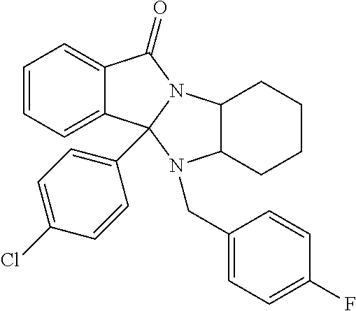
C1=CC=C2C(=C1)C1(C3=CC=C(Cl)C=C3)N(C2=O)C2C(N1CC1=CC=C(F)C=C1)CCCC2
